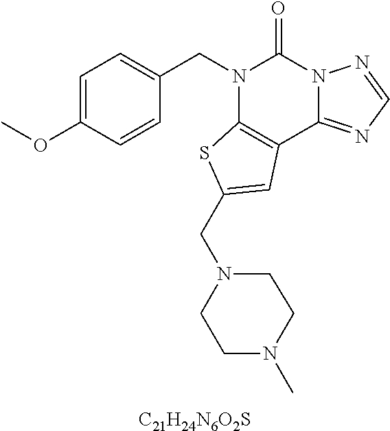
C1=C(OC)C=CC(CN2C3=C(C4=NC=NN4C2=O)C=C(CN2CCN(C)CC2)S3)=C1.[C21H24N6O2S]
